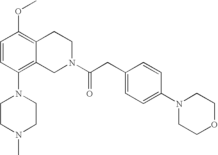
C1=CC(N2CCN(C)CC2)=C2C(=C1OC)CCN(C(CC1=CC=C(N3CCOCC3)C=C1)=O)C2
